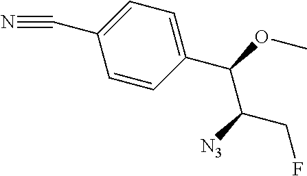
C(C1=CC=C(C(OC)C([N3])CF)C=C1)#N
